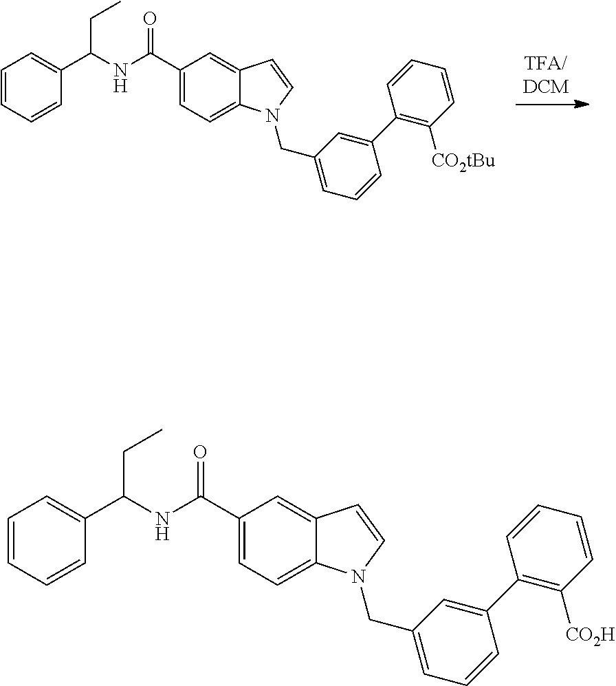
C1(C(NC(CC)C2=CC=CC=C2)=O)=CC=C2C(=C1)C=CN2CC1=CC=CC(C2=C([CO2H])C=CC=C2)=C1.C1(C(NC(CC)C2=CC=CC=C2)=O)=CC=C2C(=C1)C=CN2CC1=CC=CC(C2=C([CO2tBu])C=CC=C2)=C1
